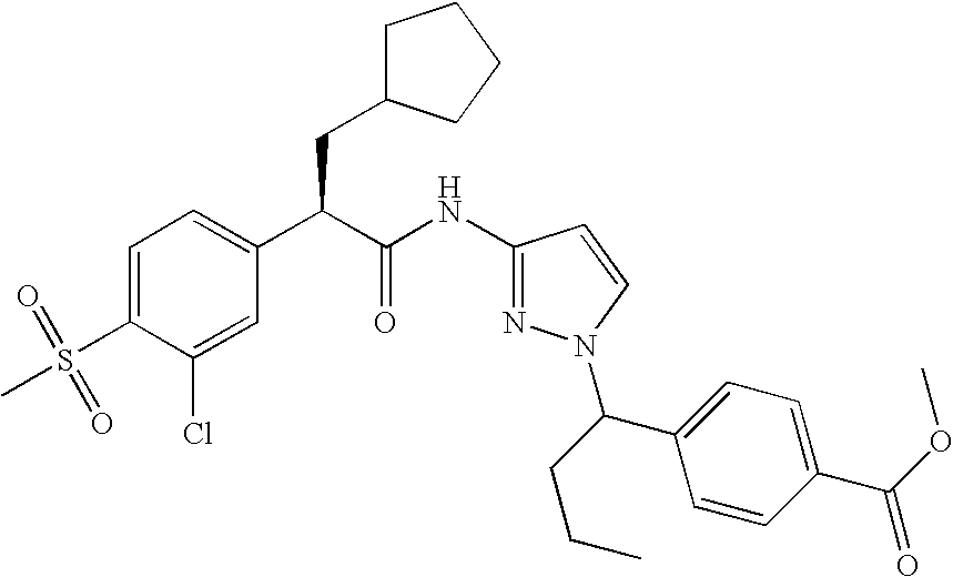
C1=C(S(=O)(C)=O)C(Cl)=CC(C(C(NC2=NN(C(CCC)C3=CC=C(C(OC)=O)C=C3)C=C2)=O)CC2CCCC2)=C1
